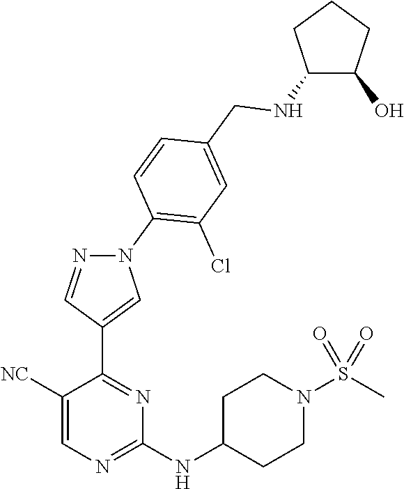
C1(NC2CCN(S(C)(=O)=O)CC2)=NC=C([NC])C(C2=CN(C3=C(Cl)C=C(CNC4C(O)CCC4)C=C3)N=C2)=N1
